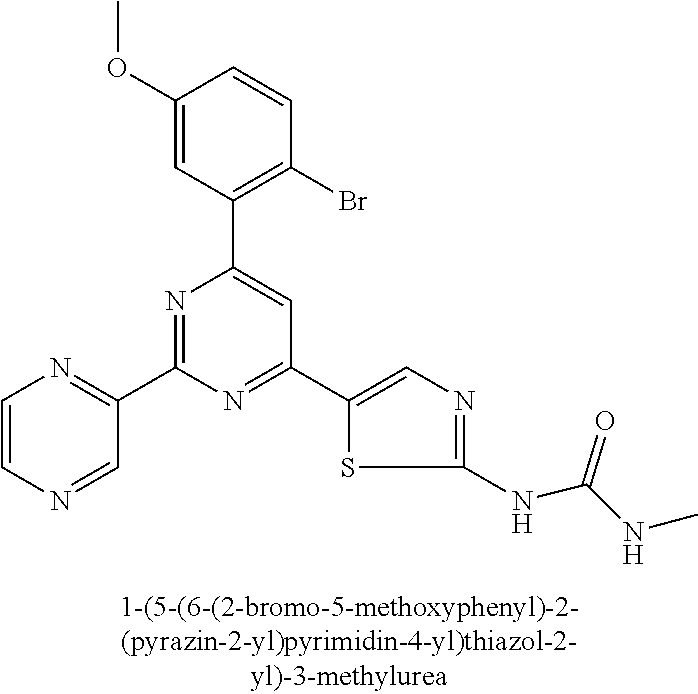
C1(OC)=CC(C2=CC(C3=CN=C(NC(NC)=O)S3)=NC(C3=NC=CN=C3)=N2)=C(Br)C=C1
